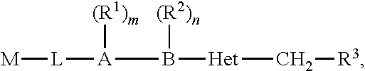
[M][L][A](B([(R2)n])[Het]C[R3])[(R1)m]
